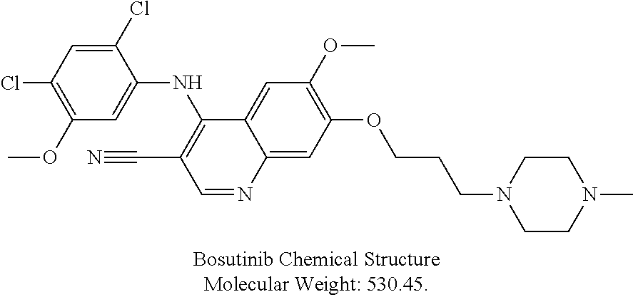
C1(Cl)=CC(Cl)=C(OC)C=C1NC1=C(C#N)C=NC2=CC(OCCCN3CCN(C)CC3)=C(OC)C=C21
